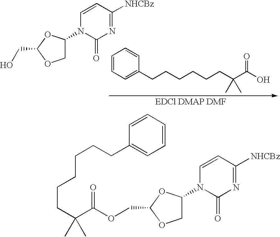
C1=CC([NHCBz])=NC(=O)N1C1COC(COC(=O)C(CCCCCCC2=CC=CC=C2)(C)C)O1.C1=CC=C(CCCCCCC(C(=O)O)(C)C)C=C1.C1=CC([NHCBz])=NC(=O)N1C1COC(CO)O1
